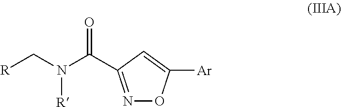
N1=C(C(N(C[R])[R])=O)C=C([Ar])O1
